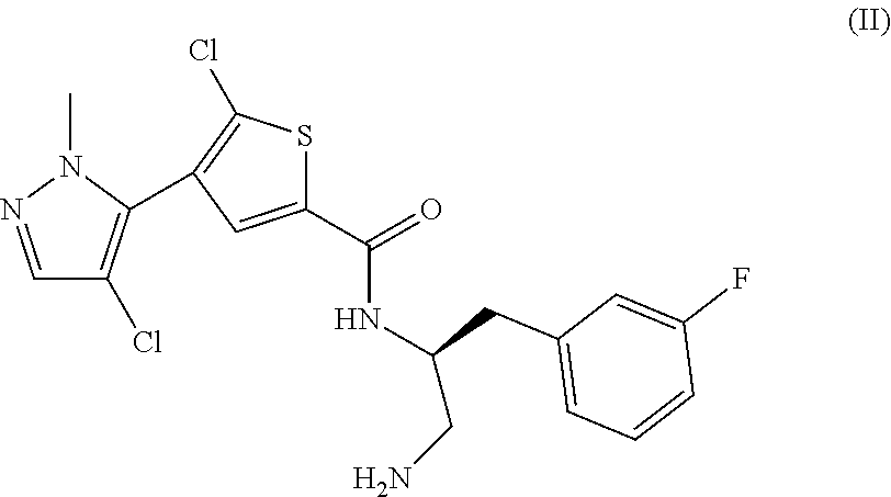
C1=NN(C)C(C2=C(Cl)SC(C(NC(CN)CC3=CC=CC(F)=C3)=O)=C2)=C1Cl
